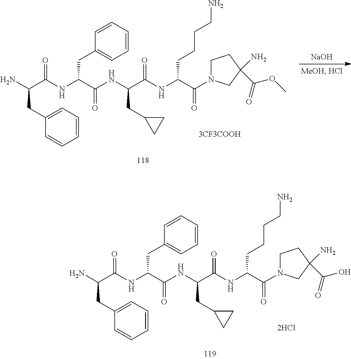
NC(C(=O)NC(C(=O)NC(C(=O)NC(C(N1CCC(N)(C(OC)=O)C1)=O)CCCCN)CC1CC1)CC1=CC=CC=C1)CC1=CC=CC=C1.[NaOH].NC(C(=O)NC(C(=O)NC(C(=O)NC(C(N1CCC(N)(C(O)=O)C1)=O)CCCCN)CC1CC1)CC1=CC=CC=C1)CC1=CC=CC=C1
